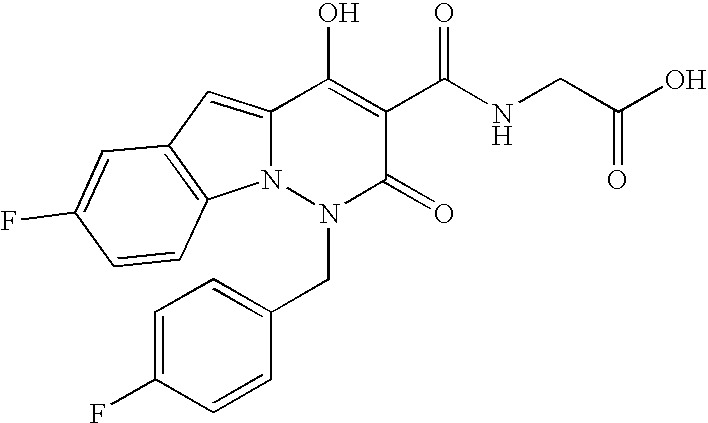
C12=CC3=C(N1N(CC1=CC=C(F)C=C1)C(=O)C(C(NCC(=O)O)=O)=C2O)C=CC(F)=C3
